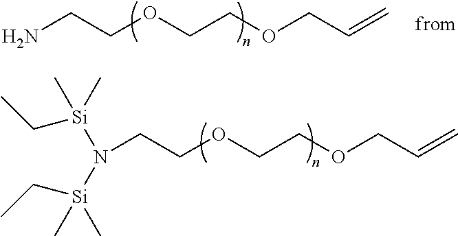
C[Si](CC)(C)N([Si](C)(CC)C)CCOCCOCC=C.C(OCCOCC=C)CN
